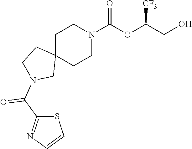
C1C2(CCN(C(OC(CO)[CF3])=O)C1)CCN(C(=O)C1=NC=CS1)C2
